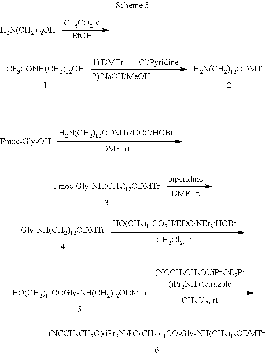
[CF3CO2Et].[H2N(CH2)12OH].[EtOH].[1) DMTr][Cl/Pyridine].[CF3CONH(CH2)12OH].[H2N(CH2)12ODMTr].[Fmoc-Gly-OH].[Fmoc-Gly-NH(CH2)12ODMTr].[Gly-NH(CH2)12ODMTr].[HO(CH2)11COGly-NH(CH2)12ODMTr].[(NCCH2CH2O)(iPr2N)PO(CH2)11CO-Gly-NH(CH2)12ODMTr]
